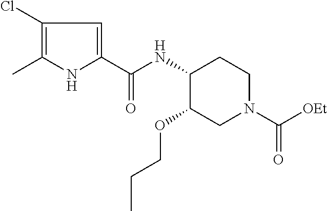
C1(Cl)=C(C)NC(C(NC2C(OCCC)CN(C([OEt])=O)CC2)=O)=C1
